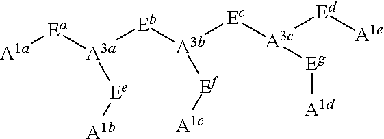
[A1a][Ea][A3a]([Ee][A1b])[Eb][A3b]([Ef][A1c])[Ec][A3c]([Eg][A1d])[Ed][A1e]
